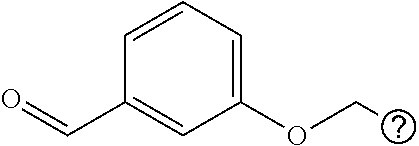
C1(OCC)=CC=CC(C=O)=C1
